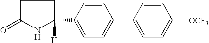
O=C1NC(C2=CC=C(C3=CC=C([OCF3])C=C3)C=C2)([H])CC1
